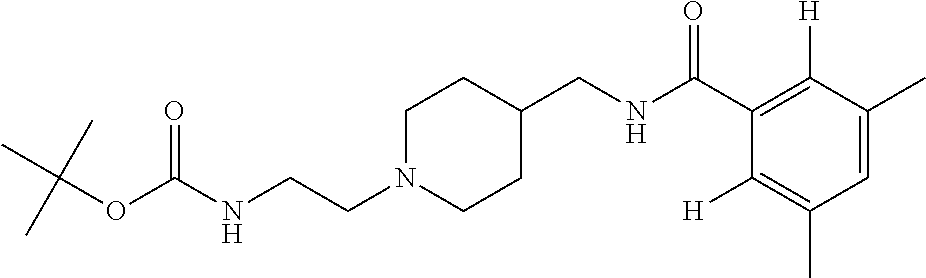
C1N(CCNC(OC(C)(C)C)=O)CCC(CNC(C2=C([H])C(C)=CC(C)=C2[H])=O)C1
